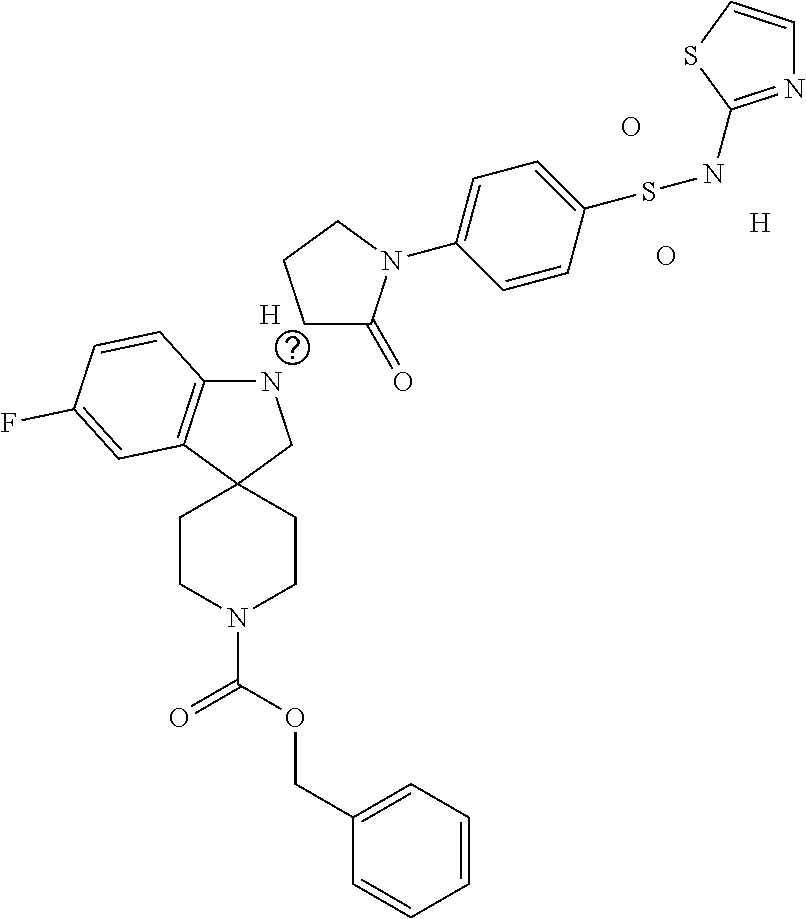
[H].N1C2=C(C3(C1)CCN(C(=O)OCC1=CC=CC=C1)CC3)C=C(F)C=C2.O.O.[H].C1C(=O)N(C2=CC=C(SNC3=NC=CS3)C=C2)CC1
